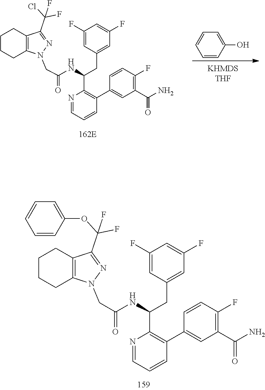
C1(F)=CC(CC(C2=C(C3=CC(C(N)=O)=C(F)C=C3)C=CC=N2)NC(CN2N=C(C(Cl)(F)F)C3=C2CCCC3)=O)=CC(F)=C1.C1=CC(O)=CC=C1.C1(F)=CC(CC(C2=C(C3=CC(C(N)=O)=C(F)C=C3)C=CC=N2)NC(CN2N=C(C(OC3=CC=CC=C3)(F)F)C3=C2CCCC3)=O)=CC(F)=C1
